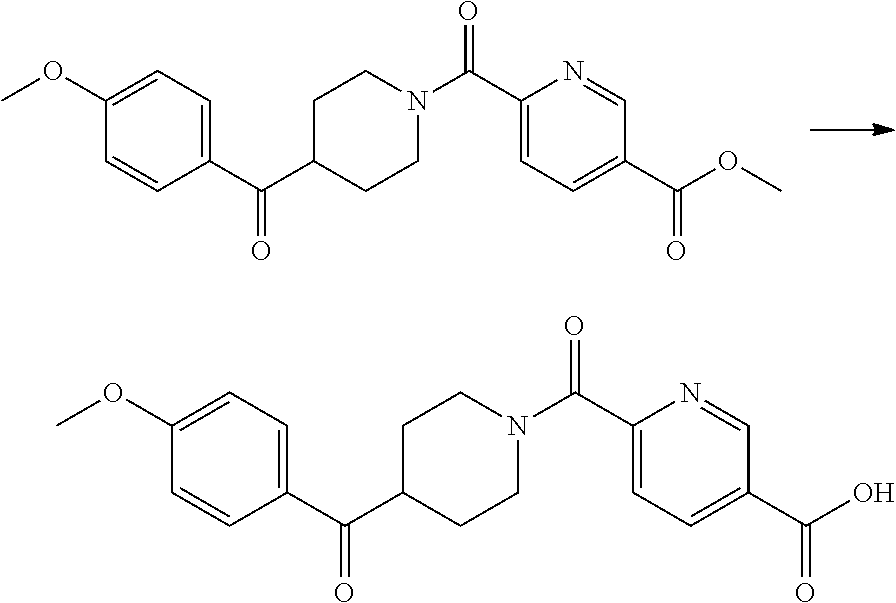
C1(C(N2CCC(C(C3=CC=C(OC)C=C3)=O)CC2)=O)=CC=C(C(=O)OC)C=N1.C1(C(N2CCC(C(C3=CC=C(OC)C=C3)=O)CC2)=O)=CC=C(C(=O)O)C=N1
